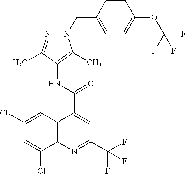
C12=C(N=C(C(F)(F)F)C=C1C(=O)NC1=C(C)N(CC3=CC=C(OC(F)(F)F)C=C3)N=C1C)C(Cl)=CC(Cl)=C2
